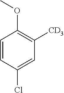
C1=CC(Cl)=CC([CD3])=C1OC
